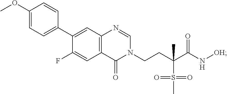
C12=C(C=C(F)C(C3=CC=C(OC)C=C3)=C1)C(=O)N(CCC(C(N[OH])=O)(S(C)(=O)=O)C)C=N2
